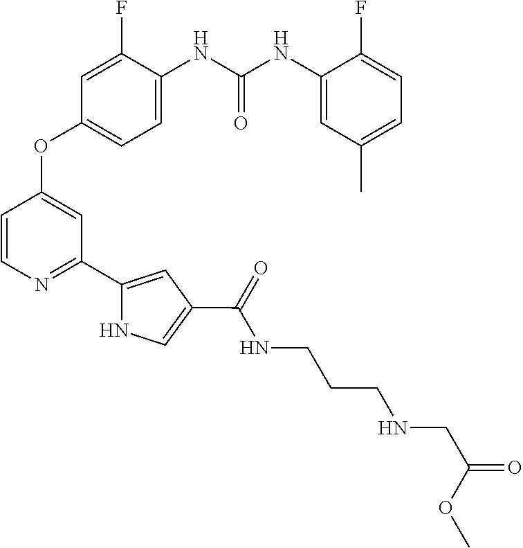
C1=CN=C(C2=CC(C(NCCCNCC(=O)OC)=O)=CN2)C=C1OC1=CC=C(NC(NC2=CC(C)=CC=C2F)=O)C(F)=C1
